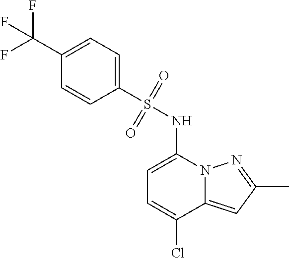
CC1=NN2C(=C1)C(Cl)=CC=C2NS(C1=CC=C(C(F)(F)F)C=C1)(=O)=O
